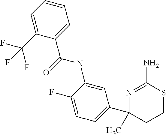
C1=C(NC(=O)C2=CC=CC=C2C(F)(F)F)C(F)=CC=C1C1(C)CCSC(N)=N1
